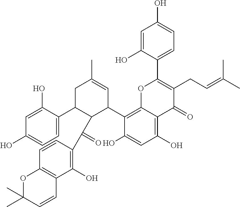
C1C(C2=CC=C(O)C=C2O)C(C(C2=C(O)C3=C(C=C2)OC(C)(C)C=C3)=O)C(C2=C3C(=C(O)C=C2O)C(=O)C(CC=C(C)C)=C(C2=CC=C(O)C=C2O)O3)C=C1C
